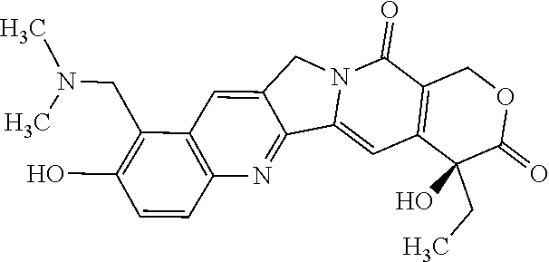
C12=NC3=C(C=C1CN1C2=CC2=C(C1=O)COC(=O)C2(CC)O)C(CN(C)C)=C(O)C=C3
